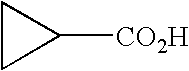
[CO2H]C1CC1
